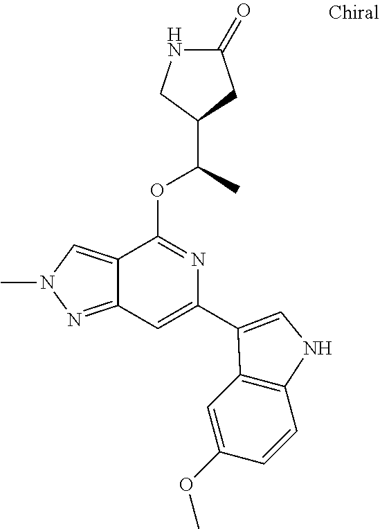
N1C(=O)CC(C(C)OC2=NC(C3=CNC4=C3C=C(OC)C=C4)=CC3=NN(C)C=C23)C1
